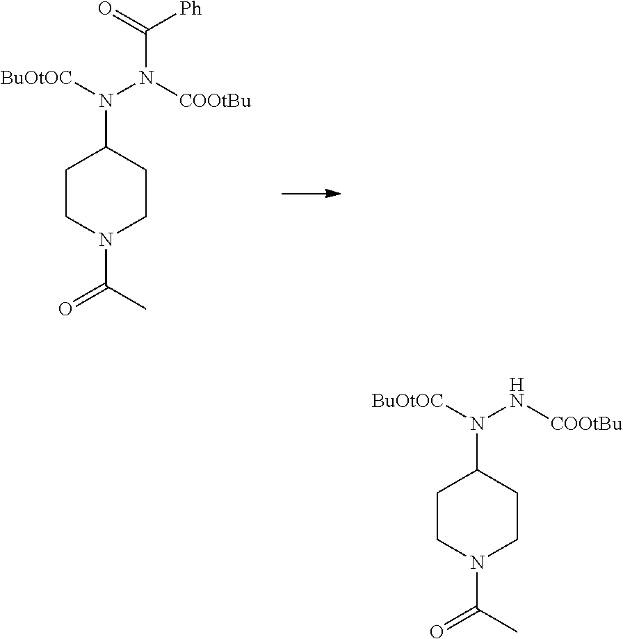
C1CN(C(=O)C)CCC1N(N([COOtBu])C([Ph])=O)[BuOtOC].C1CN(C(=O)C)CCC1N(N[COOtBu])[BuOtOC]
